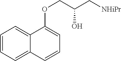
C1=CC=C2C(=C1)C(OCC(C[NHiPr])O)=CC=C2
